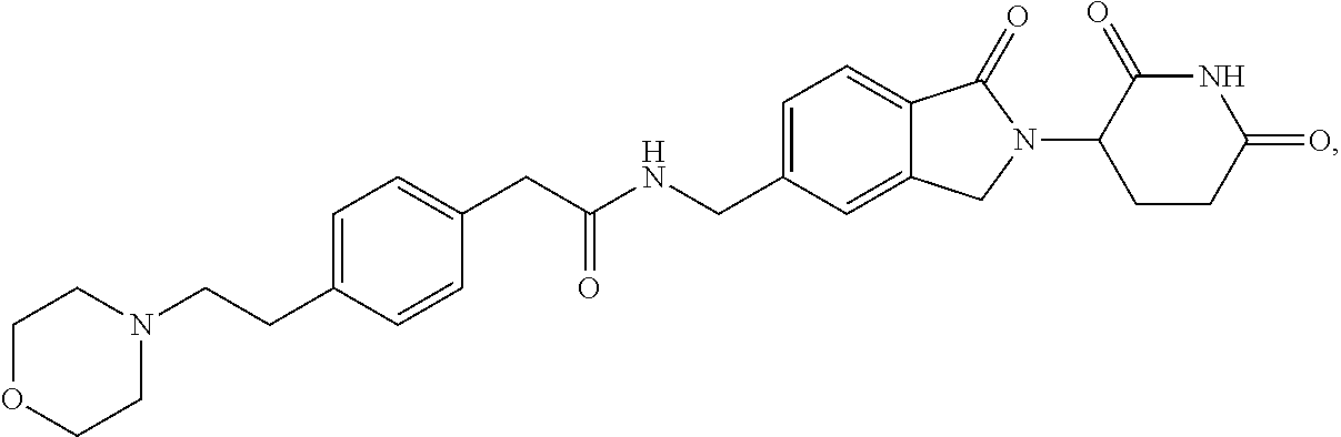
C(NCC1=CC=C2C(=C1)CN(C1CCC(=O)NC1=O)C2=O)(CC1=CC=C(CCN2CCOCC2)C=C1)=O
